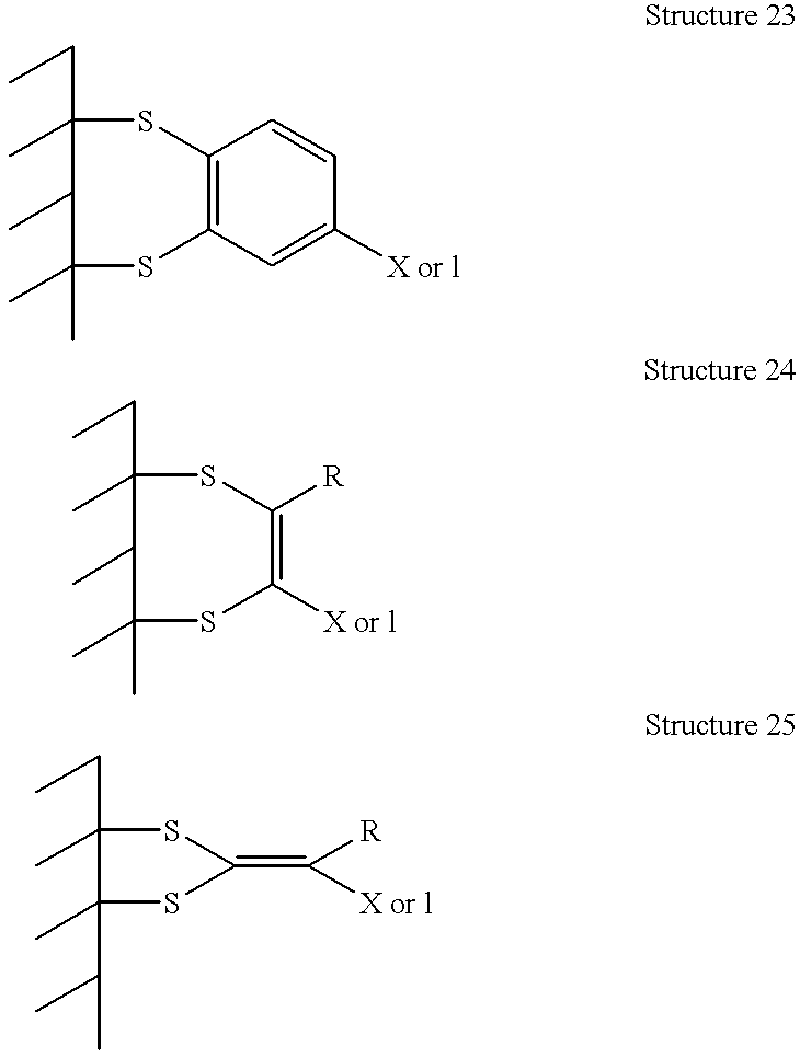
C12=C(C=C([X or l])C=C1)SC(C)(C)C(C)C(CC)(C)S2.C1([R])=C([X or l])SC(C)(C)C(C)C(CC)(C)S1.C1(=C([X or l])[R])SC(CC)(C)C(C(C)C)(C)S1
